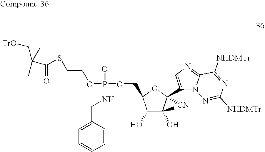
C1(O)C(O)(C)C(C2=CN=C3N2N=C([NHDMTr])N=C3[NHDMTr])([CN])OC1COP(=O)(OCCSC(C(C[TrO])(C)C)=O)NCC1=CC=CC=C1
